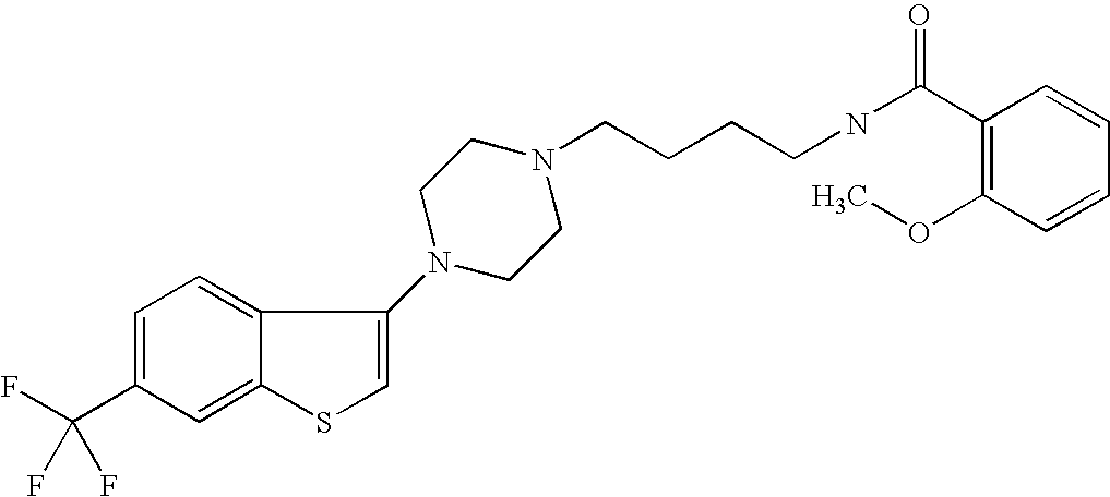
C1(C(F)(F)F)=CC=C2C(=C1)SC=C2N1CCN(CCCCNC(=O)C2=C(OC)C=CC=C2)CC1
